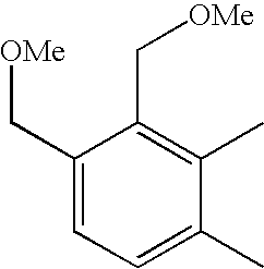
C1(C[OMe])=CC=C(C)C(C)=C1C[OMe]
